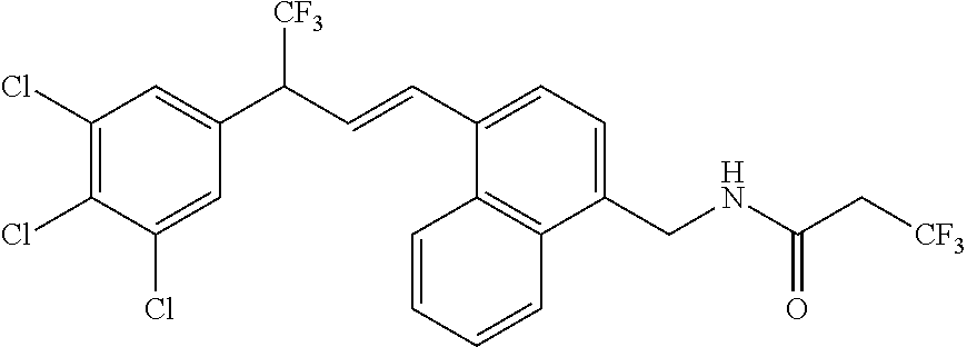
C1(Cl)=C(Cl)C(Cl)=CC(C(C=CC2=CC=C(CNC(=O)C[CF3])C3=C2C=CC=C3)[CF3])=C1
